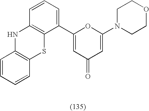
C1=CC=CC2=C1NC1=C(S2)C(C2=CC(=O)C=C(N3CCOCC3)O2)=CC=C1
